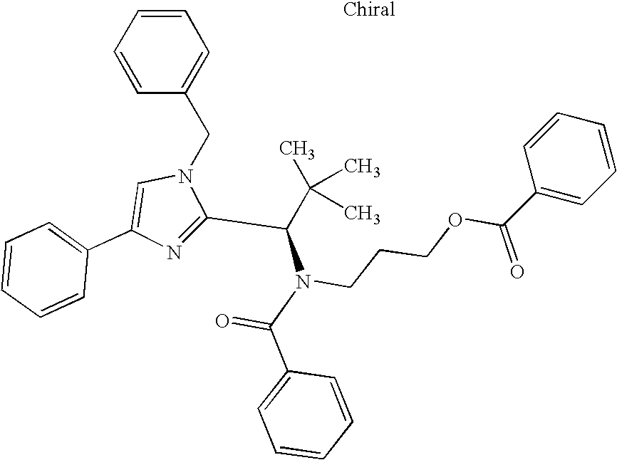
C1=C(C2=CC=CC=C2)N=C(C(C(C)(C)C)N(C(C2=CC=CC=C2)=O)CCCOC(C2=CC=CC=C2)=O)N1CC1=CC=CC=C1
